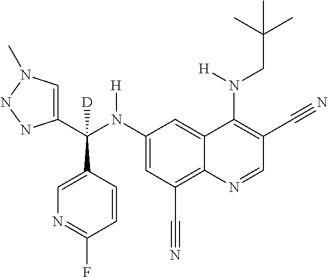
C1(N(C(C2=CN(C)NN2)(C2=CN=C(F)C=C2)[D])[H])=CC(C#N)=C2C(=C1)C(N(CC(C)(C)C)[H])=C(C#N)C=N2
